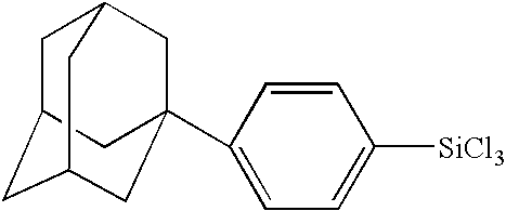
C1C2CC3CC(C4=CC=C([SiCl3])C=C4)(CC1C3)C2
